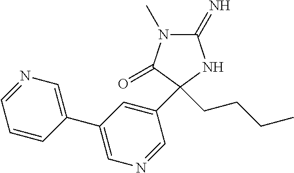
C1(=N)N(C)C(=O)C(C2=CC(C3=CN=CC=C3)=CN=C2)(CCCC)N1
